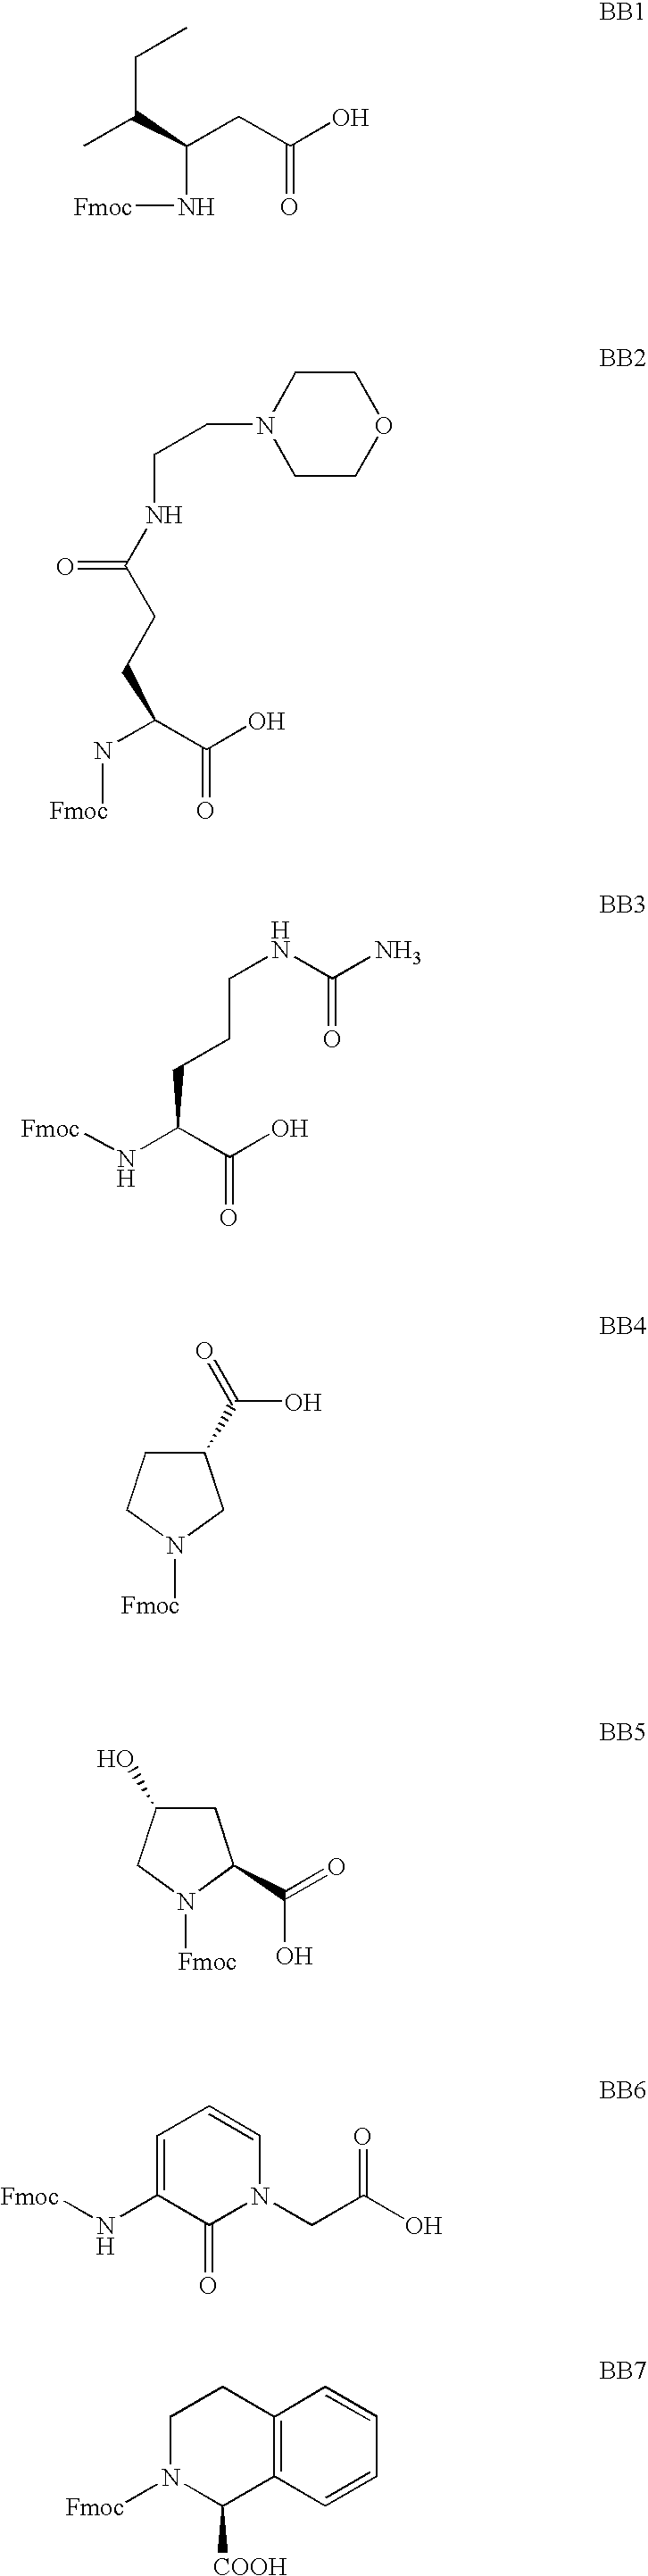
C(C(CC(O)=O)N[Fmoc])(CC)C.N(C(C(O)=O)CCC(NCCN1CCOCC1)=O)[Fmoc].C(NC(N)=O)CCC(N[Fmoc])C(O)=O.C1(C(O)=O)CCN([Fmoc])C1.C1C(O)CN([Fmoc])C1C(=O)O.[Fmoc]NC1=CC=CN(CC(O)=O)C1=O.C12=C(C=CC=C1)C([COOH])N([Fmoc])CC2
